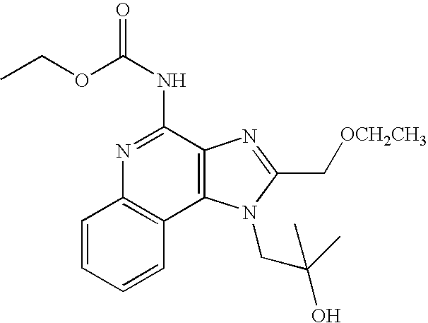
C1=CC=CC2=C1N=C(NC(OCC)=O)C1=C2N(CC(O)(C)C)C(C[OCH2CH3])=N1
